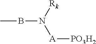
[A](N([Rk])BC)[PO3H2]
